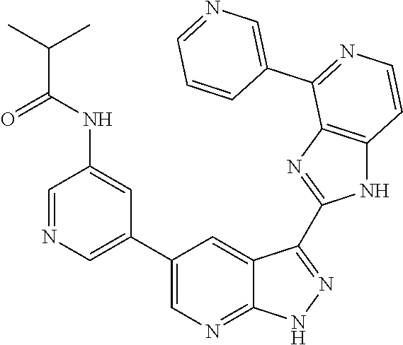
C1=NC=C(C2=CN=C3C(=C2)C(C2=NC4=C(N2)C=CN=C4C2=CN=CC=C2)=NN3)C=C1NC(C(C)C)=O
